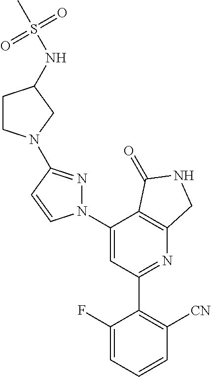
C1(C2=C([CN])C=CC=C2F)=NC2=C(C(N3N=C(N4CCC(NS(C)(=O)=O)C4)C=C3)=C1)C(=O)NC2
